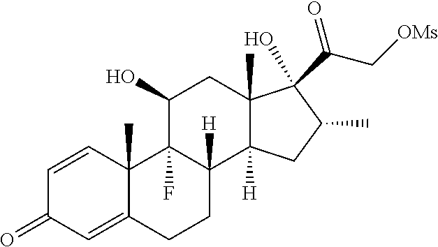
C1=CC2(C)C(=CC1=O)CCC1([H])C2(F)C(O)CC2(C)C1([H])CC(C)C2(O)C(C[OMs])=O
